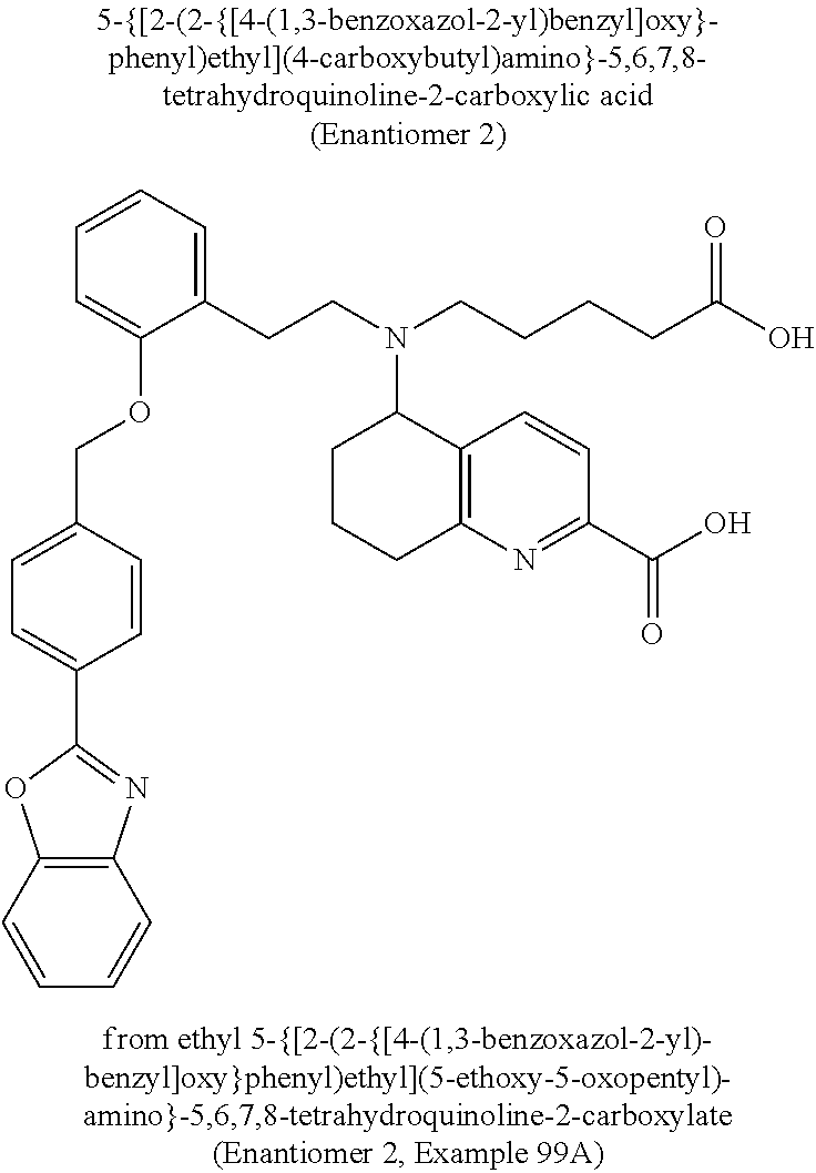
C1(C2=CC=C(COC3=CC=CC=C3CCN(CCCCC(O)=O)C3CCCC4=C3C=CC(C(=O)O)=N4)C=C2)=NC2=C(O1)C=CC=C2
